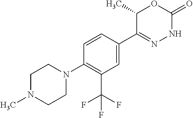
FC(F)(C1=C(N2CCN(C)CC2)C=CC(C2=NNC(=O)OC2C)=C1)F
